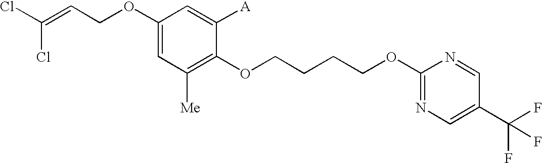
C1(OCC=C(Cl)Cl)=CC([Me])=C(OCCCCOC2=NC=C(C(F)(F)F)C=N2)C([A])=C1
